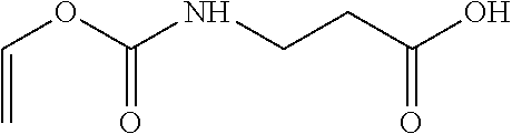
C(OC(NCCC(O)=O)=O)=C
